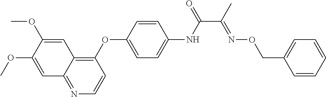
C1(OC2=CC=C(NC(C(C)=NOCC3=CC=CC=C3)=O)C=C2)=C2C(=NC=C1)C=C(OC)C(OC)=C2
